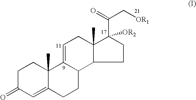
C1C(=O)C=C2C(C)(C1)C1=CCC3(C)C(C(C[OR1])=O)([OR2])CCC3C1CC2
